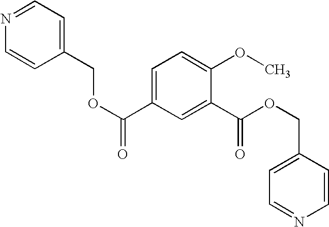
N1=CC=C(COC(=O)C2=CC=C(OC)C(C(OCC3=CC=NC=C3)=O)=C2)C=C1
